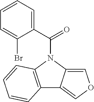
N1(C(=O)C2=CC=CC=C2Br)C2=C(C3=COC=C13)C=CC=C2
